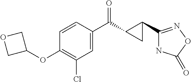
C1=CC(C(C2C(C3=NOC(=O)N3)C2)=O)=CC(Cl)=C1OC1COC1
